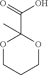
O1CCCOC1(C(=O)O)C
